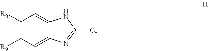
C1([R8])=C([R9])C=C2C(=C1)NC(Cl)=N2
